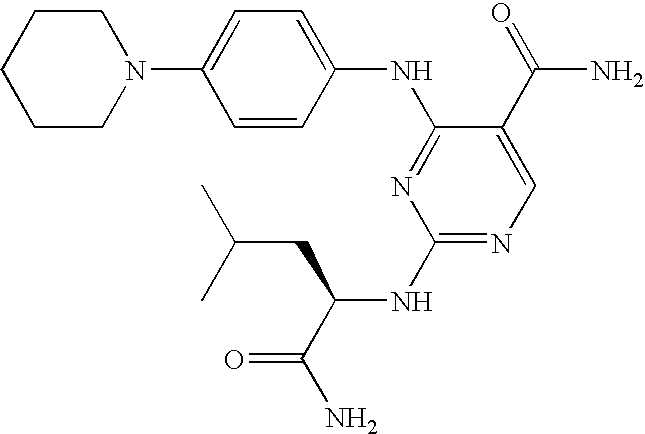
C1=C(N2CCCCC2)C=CC(NC2=NC(NC(C(N)=O)CC(C)C)=NC=C2C(=O)N)=C1
